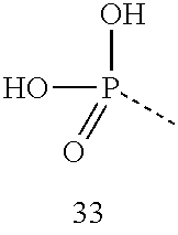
OP(O)(C)=O
